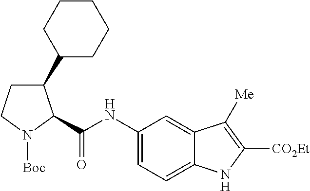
C1(NC(=O)C2C(C3CCCCC3)CCN2[Boc])=CC=C2C(=C1)C([Me])=C([CO2Et])N2
